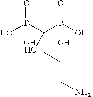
OP(C(P(O)(O)=O)(CCC[NH2])O)(=O)O
